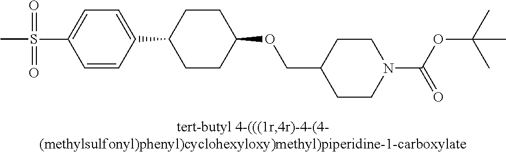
CS(=O)(=O)C1=CC=C(C2CCC(OCC3CCN(C(OC(C)(C)C)=O)CC3)CC2)C=C1
